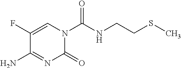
NC1=NC(=O)N(C(NCCSC)=O)C=C1F
